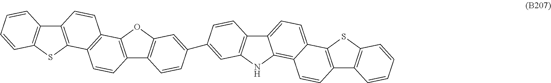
C12=C(OC3=C1C=CC(C1=CC4=C(C5=CC=C6C(=C5N4)C=CC4=C6SC5=C4C=CC=C5)C=C1)=C3)C1=C(C=C2)C2=C(C=C1)C1=C(S2)C=CC=C1
